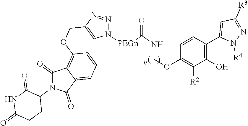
C1(=O)N(C2C(=O)NC(=O)CC2)C(=O)C2=CC=CC(OCC3=CN([PEGn]C(=O)NCOC4=C([R2])C(O)=C(C5=CC([R3])=NN5[R4])C=C4)N=N3)=C12
